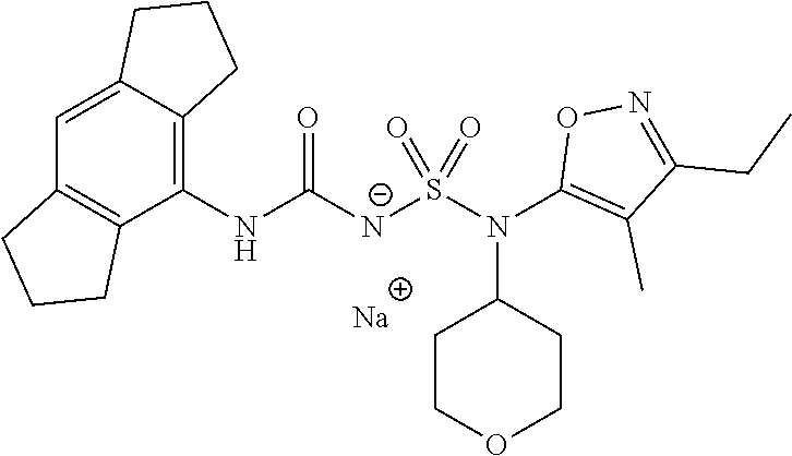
[Na].C1(NC([N-]S(N(C2=C(C)C(CC)=NO2)C2CCOCC2)(=O)=O)=O)=C2C(=CC3=C1CCC3)CCC2
